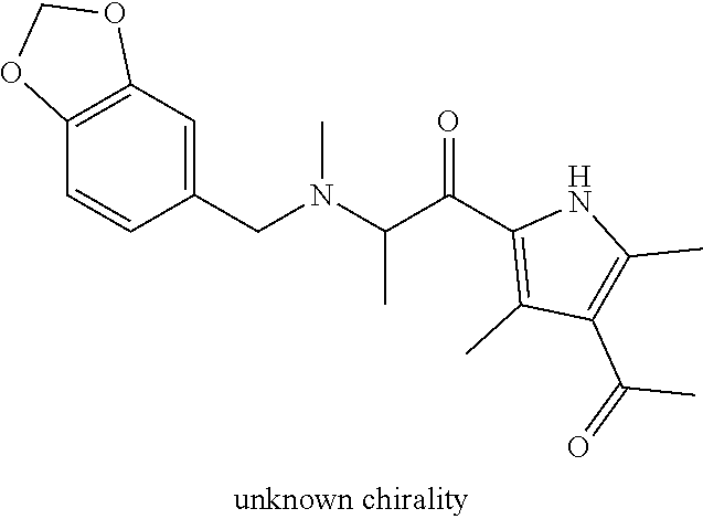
C1=CC(CN(C(C(C2=C(C)C(C(=O)C)=C(C)N2)=O)C)C)=CC2=C1OCO2
